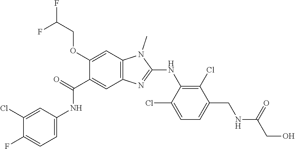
C1(OCC(F)F)=CC2=C(C=C1C(NC1=CC=C(F)C(Cl)=C1)=O)N=C(NC1=C(Cl)C(CNC(CO)=O)=CC=C1Cl)N2C
